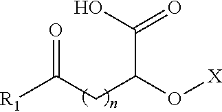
O=C(CC(O[X])C(O)=O)[R1]
